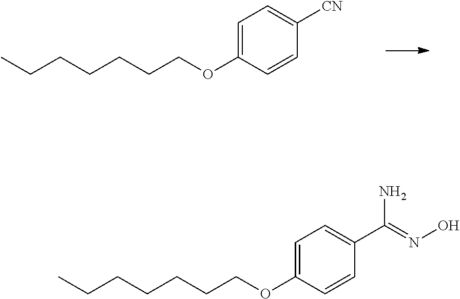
C1=C(OCCCCCCC)C=CC([CN])=C1.C1=C(OCCCCCCC)C=CC(C(=NO)N)=C1
